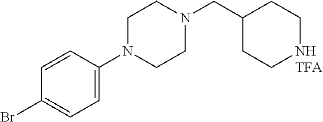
C1=CC(N2CCN(CC3CCNCC3)CC2)=CC=C1Br
